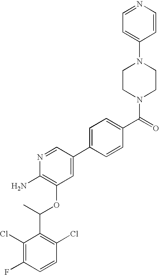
C1(Cl)=C(F)C=CC(Cl)=C1C(C)OC1=C(N)N=CC(C2=CC=C(C(=O)N3CCN(C4=CC=NC=C4)CC3)C=C2)=C1
